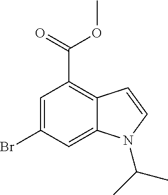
C1=C(Br)C=C2C(=C1C(=O)OC)C=CN2C(C)C
